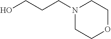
N1(CCCO)CCOCC1
